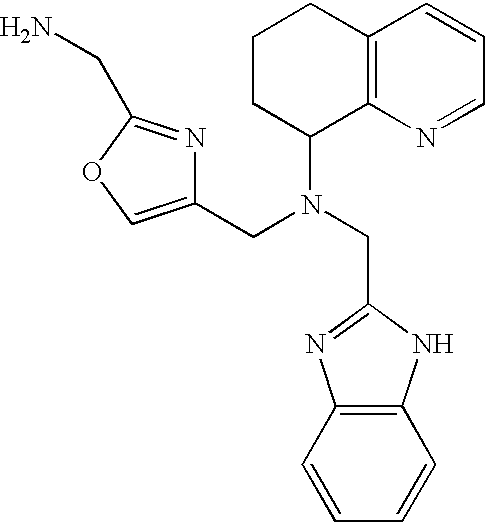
C12=C(N=CC=C1)C(N(CC1=NC3=C(N1)C=CC=C3)CC1=COC(CN)=N1)CCC2
